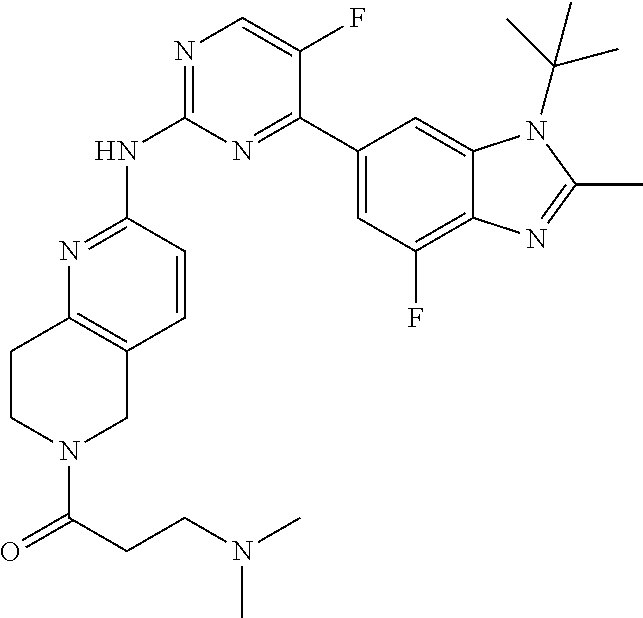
N1=C(NC2=NC=C(F)C(C3=CC(F)=C4C(=C3)N(C(C)(C)C)C(C)=N4)=N2)C=CC2=C1CCN(C(CCN(C)C)=O)C2
